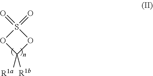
C1([R1a])([R1b])OS(=O)(=O)O1
